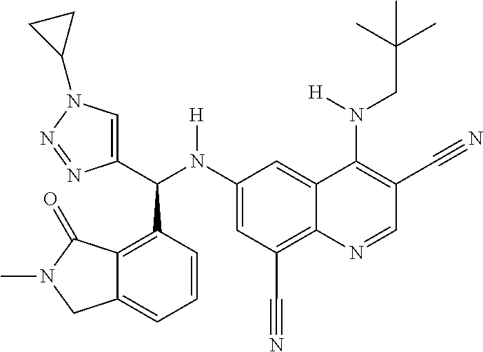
C1(N(C(C2=CN(C3CC3)N=N2)C2=C3C(=CC=C2)CN(C)C3=O)[H])=CC(C#N)=C2C(=C1)C(N(CC(C)(C)C)[H])=C(C#N)C=N2
